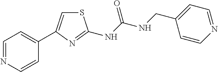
C1=NC=CC(C2=CSC(NC(NCC3=CC=NC=C3)=O)=N2)=C1
